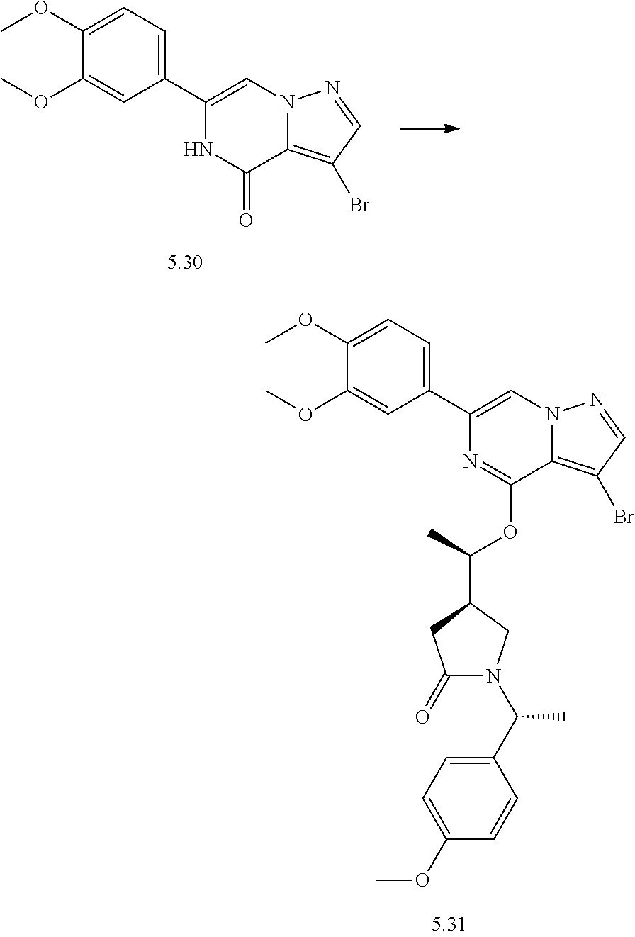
C1(C2=CC=C(OC)C(OC)=C2)=CN2C(=C(Br)C=N2)C(=O)N1.C1(C2=CC=C(OC)C(OC)=C2)=CN2C(=C(Br)C=N2)C(OC(C2CC(=O)N(C(C3=CC=C(OC)C=C3)C)C2)C)=N1
